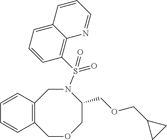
C12=C(COCC(COCC3CC3)N(S(C3=C4C(=CC=C3)C=CC=N4)(=O)=O)C1)C=CC=C2
